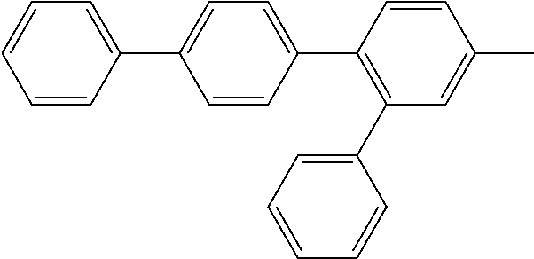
C1=CC(C2=CC=C(C3=C(C4=CC=CC=C4)C=C(C)C=C3)C=C2)=CC=C1
